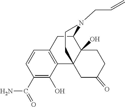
C1(C(=O)N)=C(O)C2=C(C=C1)CC1C3(O)C2(CC(=O)CC3)CCN1CC=C
